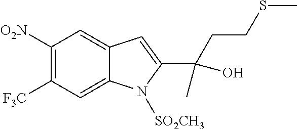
C1([O2N])=C([F3C])C=C2C(=C1)C=C(C(CCSC)(C)O)N2[SO2CH3]
